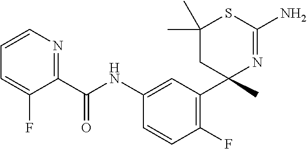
C1(C(NC2=CC(C3(C)N=C(N)SC(C)(C)C3)=C(F)C=C2)=O)=NC=CC=C1F
